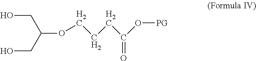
OCC(OCCCC(O[PG])=O)CO
